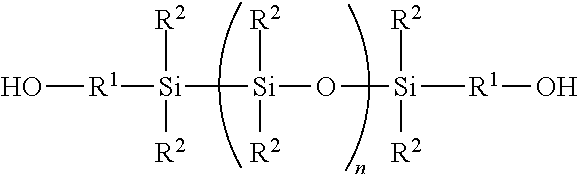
O[R1][Si]([R2])([R2])[Si]([R2])([R2])O[Si]([R2])([R2])[R1]O
